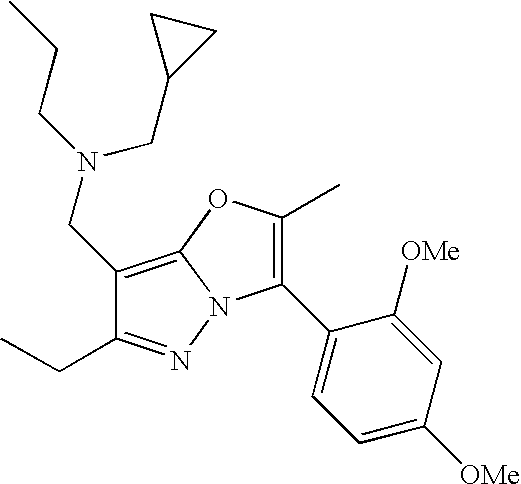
C1(CN(CC2CC2)CCC)=C2N(N=C1CC)C(C1=CC=C([OMe])C=C1[OMe])=C(C)O2
